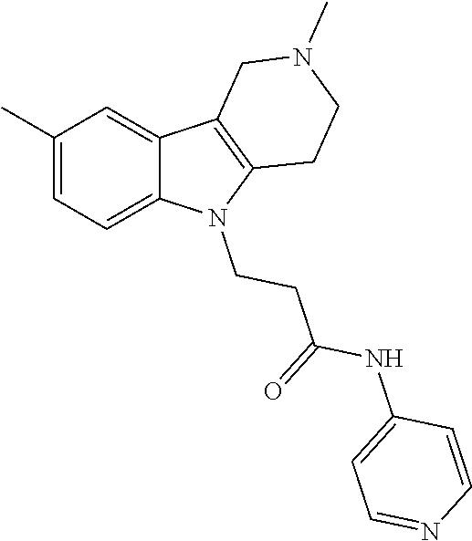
C1(C)=CC=C2C(=C1)C1=C(N2CCC(=O)NC2=CC=NC=C2)CCN(C)C1
